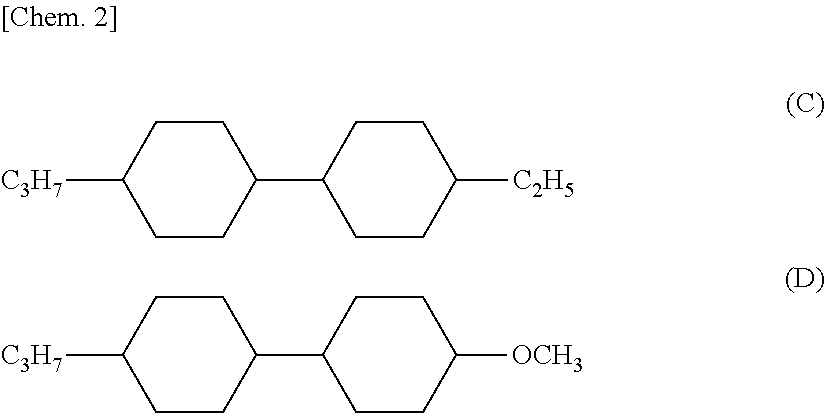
C1CC(C2CCC([C2H5])CC2)CCC1[C3H7].C1CC(C2CCC([OCH3])CC2)CCC1[C3H7]
